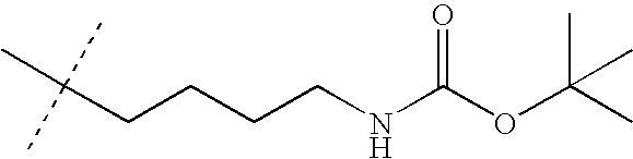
CC(CCCCNC(OC(C)(C)C)=O)(C)C
